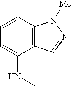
C1=CC2=C(C(NC)=C1)C=NN2[Me]
